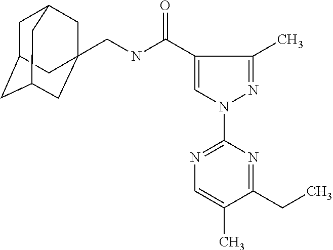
C1C2CC3CC(CNC(=O)C4=CN(C5=NC=C(C)C(CC)=N5)N=C4C)(CC1C3)C2
